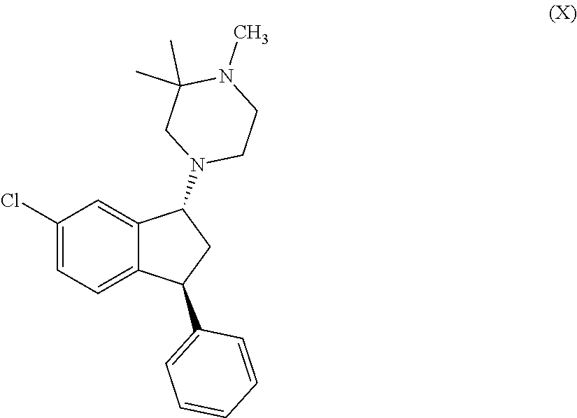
C1(Cl)=CC=C2C(=C1)C(N1CCN(C)C(C)(C)C1)CC2C1=CC=CC=C1
